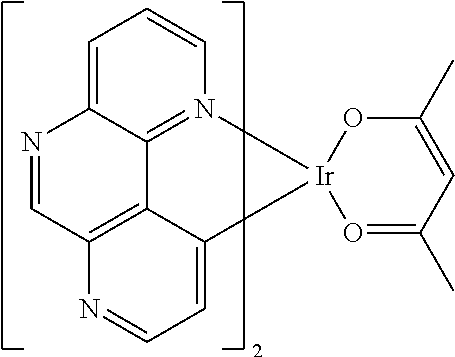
C1=C2C3=N(C=C1)[Ir]1(C4=CC=NC(=C34)C=N2)O=C(C)C=C(C)O1
